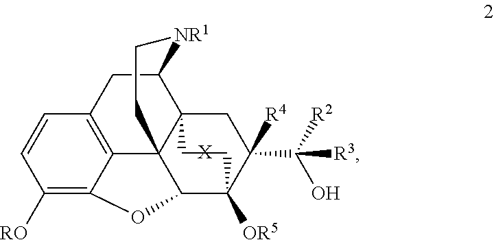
C1([RO])=C2C3=C(C=C1)CC1C45C3(C(C([OR5])(C(C([R2])([R3])O)([R4])C4)CC5)O2)CC[NR1]1.[X]
